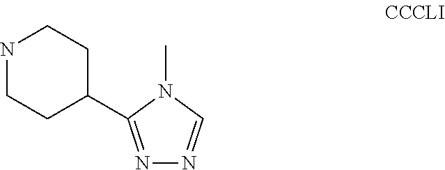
N1=C(C2CCNCC2)N(C)C=N1
